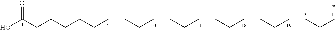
OC(CCCCCC=CCC=CCC=CCC=CCC=CCC)=O
